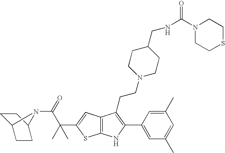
C12=C(C=C(C(C(=O)N3C4CCC3CC4)(C)C)S1)C(CCN1CCC(CNC(=O)N3CCSCC3)CC1)=C(C1=CC(C)=CC(C)=C1)N2
